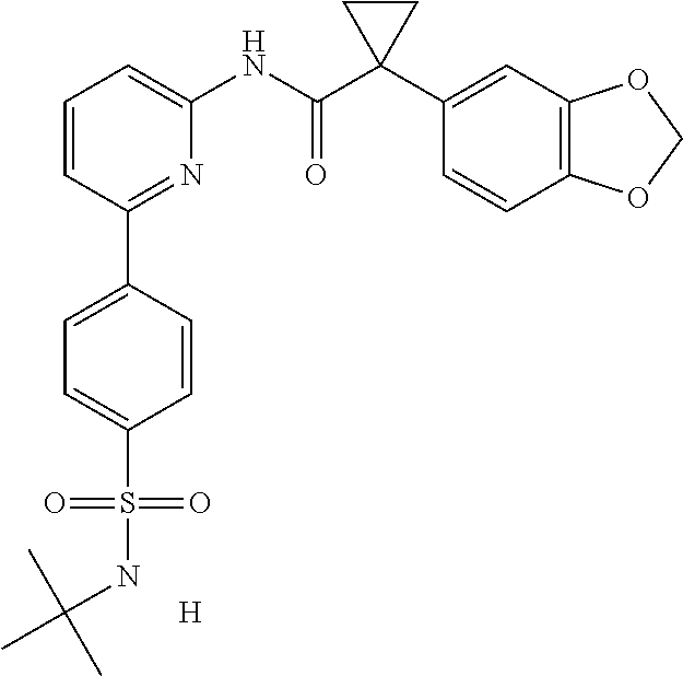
[H].C1=CC(C2=CC=C(S(=O)(=O)NC(C)(C)C)C=C2)=NC(NC(C2(C3=CC4=C(C=C3)OCO4)CC2)=O)=C1
